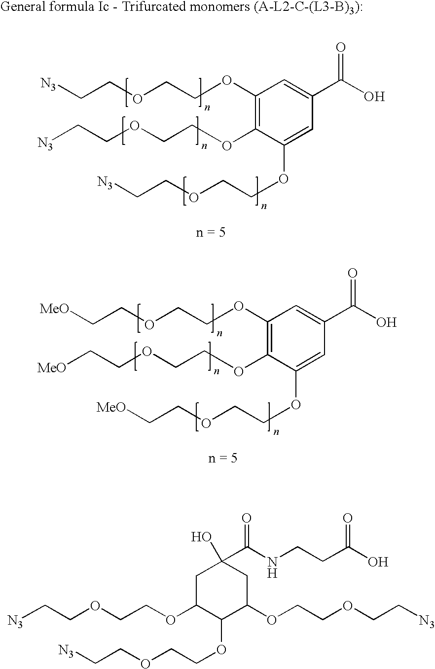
C1(OCCOCC[N3])=C(OCCOCC[N3])C(OCCOCC[N3])=CC(C(O)=O)=C1.C1(OCCOCC[MeO])=C(OCCOCC[MeO])C(OCCOCC[MeO])=CC(C(O)=O)=C1.C1C(OCCOCC[N3])C(OCCOCC[N3])C(OCCOCC[N3])CC1(C(NCCC(O)=O)=O)O
